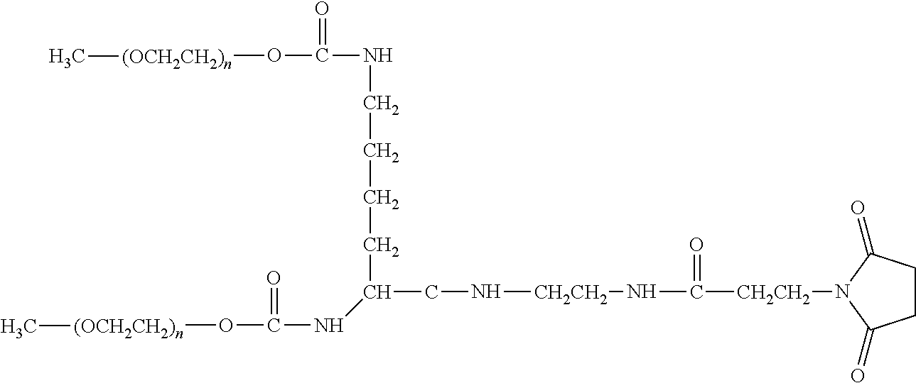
C([CH2CH2]N1C(=O)CCC1=O)(=O)N[CH2CH2]NCC(CCCCNC(=O)O[(OCH2CH2)n]C)NC(=O)O[(OCH2CH2)n]C
